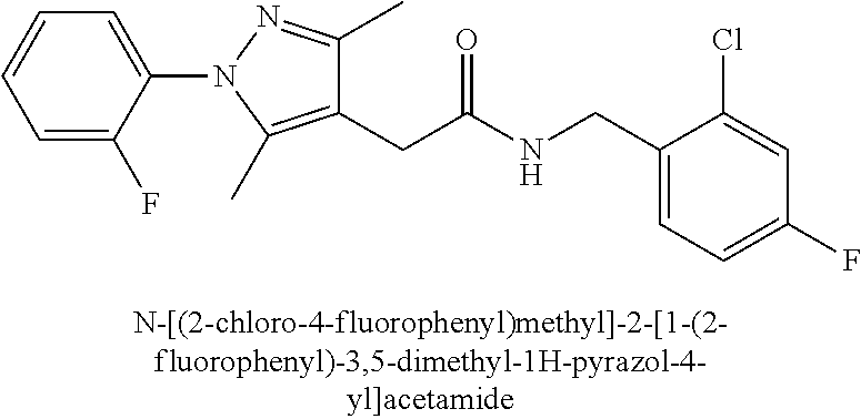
C1=C(F)C=C(Cl)C(CNC(CC2=C(C)N(C3=CC=CC=C3F)N=C2C)=O)=C1
